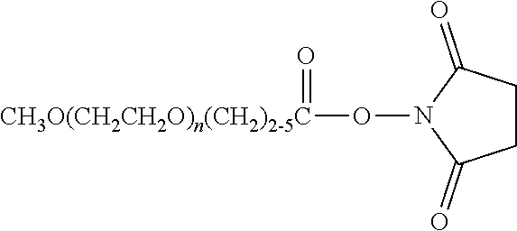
[CH3O(CH2CH2O)n(CH2)2-5C](ON1C(=O)CCC1=O)=O
